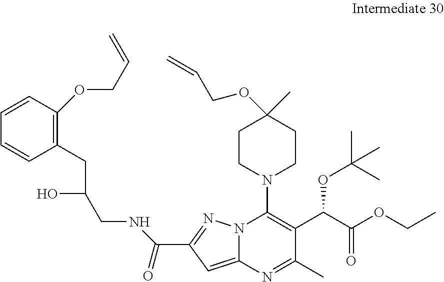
C1=CC(OCC=C)=C(CC(CNC(C2=NN3C(=C2)N=C(C)C(C(C(OCC)=O)OC(C)(C)C)=C3N2CCC(C)(OCC=C)CC2)=O)O)C=C1
